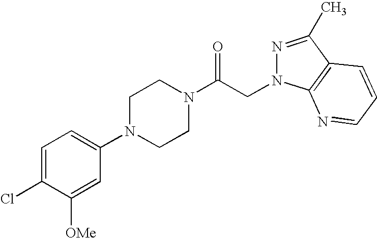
C1=C(Cl)C([OMe])=CC(N2CCN(C(CN3N=C(C)C4=C3N=CC=C4)=O)CC2)=C1
